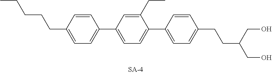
C(C(CO)CO)CC1=CC=C(C2=CC=C(C3=CC=C(CCCCC)C=C3)C=C2CC)C=C1
